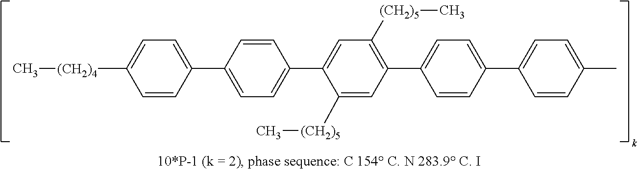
C1=CC(C2=CC=C(C3=CC([(CH2)5]C)=C(C4=CC=C(C5=CC=C(C)C=C5)C=C4)C=C3[(CH2)5]C)C=C2)=CC=C1[(CH2)4]C
